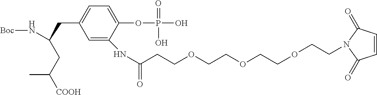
C1=C(NC(=O)CCOCCOCCOCCN2C(=O)C=CC2=O)C(OP(O)(=O)O)=CC=C1CC(N[Boc])CC([COOH])C
